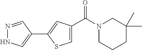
N1(C(C2=CSC(C3=CNN=C3)=C2)=O)CCCC(C)(C)C1
